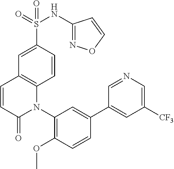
S(C1=CC2=C(C=C1)N(C1=C(OC)C=CC(C3=CC([CF3])=CN=C3)=C1)C(=O)C=C2)(=O)(=O)NC1=NOC=C1
